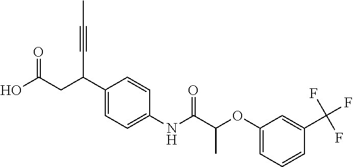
C1(C(CC(O)=O)C#CC)=CC=C(NC(C(OC2=CC=CC(C(F)(F)F)=C2)C)=O)C=C1
